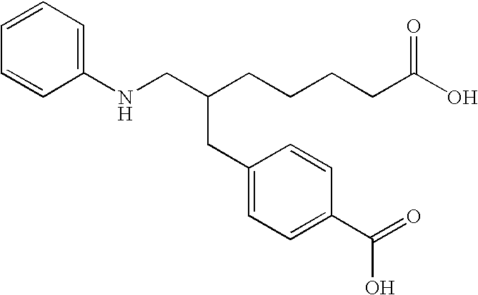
C1=CC=C(NCC(CCCCC(O)=O)CC2=CC=C(C(=O)O)C=C2)C=C1
